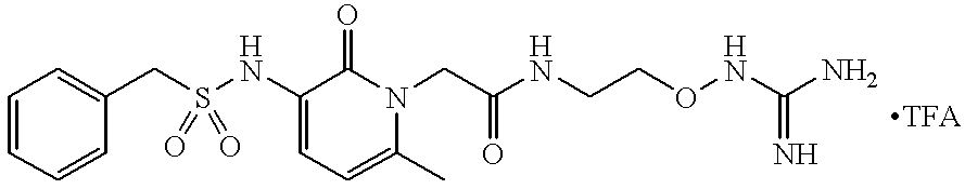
C1=CC=CC(CS(NC2=CC=C(C)N(CC(NCCONC(N)=N)=O)C2=O)(=O)=O)=C1
